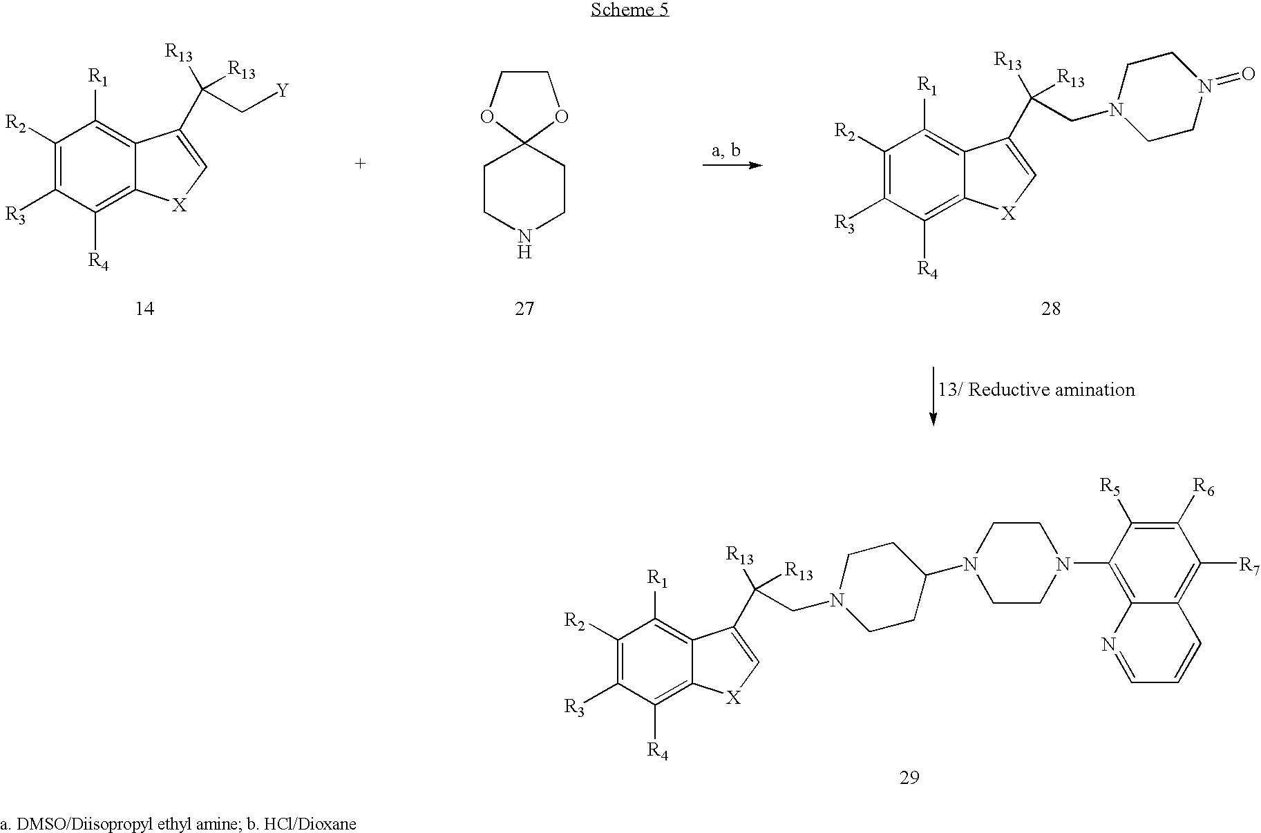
C1([R2])=C([R3])C([R4])=C2C(=C1[R1])C(C([R13])([R13])CN1CCN(=O)CC1)=C[X]2.C1([R2])=C([R3])C([R4])=C2C(=C1[R1])C(C([R13])([R13])C[Y])=C[X]2.N1CCC2(CC1)OCCO2.C1([R2])=C([R3])C([R4])=C2C(=C1[R1])C(C([R13])(CN1CCC(N3CCN(C4=C5C(=C([R7])C([R6])=C4[R5])C=CC=N5)CC3)CC1)[R13])=C[X]2
